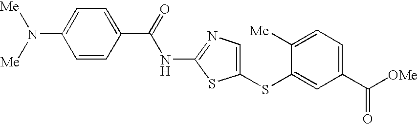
C1(SC2=CC(C([OMe])=O)=CC=C2[Me])=CN=C(NC(C2=CC=C(N([Me])[Me])C=C2)=O)S1
